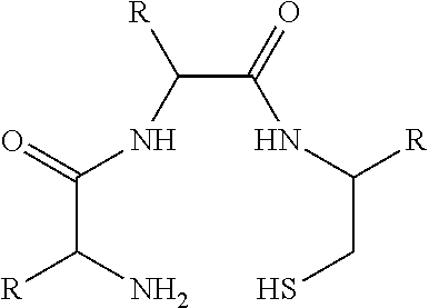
C(C([R])N)(NC([R])C(NC([R])CS)=O)=O
